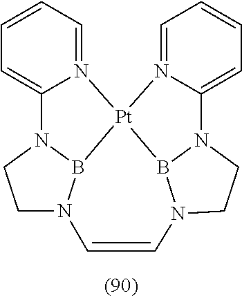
C1=CC=N2C(=C1)N1CCN3B1[Pt]21N2=CC=CC=C2N2B1N(CC2)C=C3
